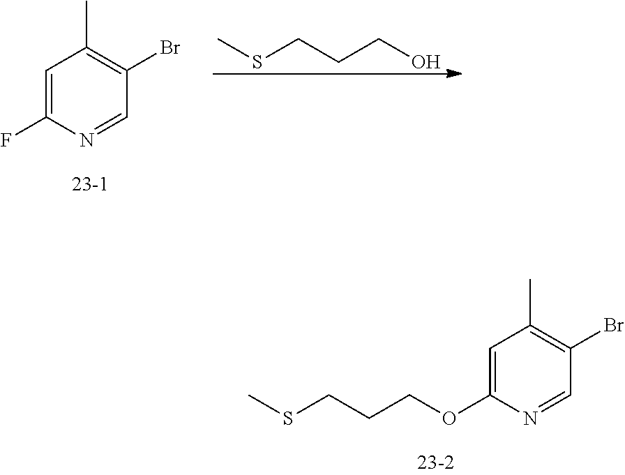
C1=C(F)N=CC(Br)=C1C.CSCCCO.C1=C(OCCCSC)N=CC(Br)=C1C
